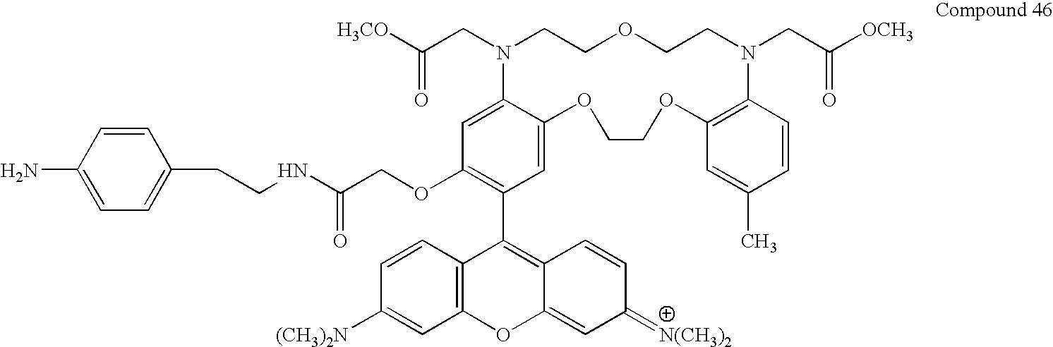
C(CN1CCOCCN(CC([OCH3])=O)C2=C(C=C(C)C=C2)OCCOC2=CC(C3=C4C(=CC(=[N(CH3)2])C=C4)OC4=C3C=CC([(CH3)2N])=C4)=C(OCC(=O)NCCC3=CC=C(N)C=C3)C=C12)([H3CO])=O
